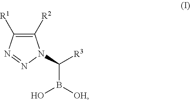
C1([R2])=C([R1])N=NN1C([R3])B([OH])O
